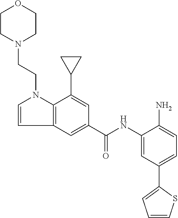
N1(CCN2C3=C(C=C2)C=C(C(NC2=CC(C4=CC=CS4)=CC=C2N)=O)C=C3C2CC2)CCOCC1
